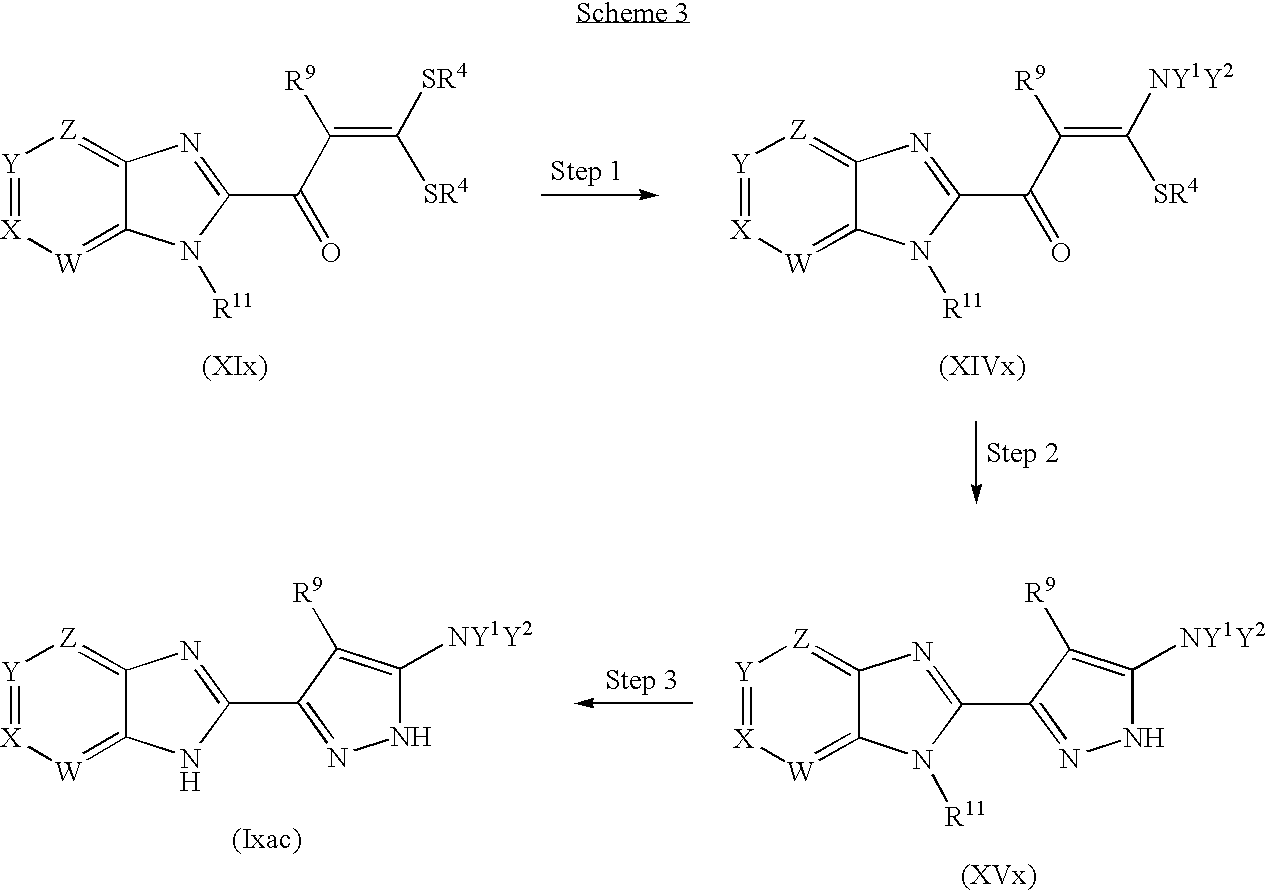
[Y]1=[X][W]=C2C(=[Z]1)N=C(C(=O)C([R9])=C([SR4])[SR4])N2[R11].[Y]1=[X][W]=C2C(=[Z]1)N=C(C(=O)C([R9])=C([SR4])[NY1Y2])N2[R11].[Y]1=[X][W]=C2C(=[Z]1)N=C(C1=NNC([NY1Y2])=C1[R9])N2[R11].[Y]1=[X][W]=C2C(=[Z]1)N=C(C1=NNC([NY1Y2])=C1[R9])N2
